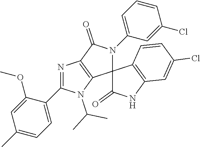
N1=C(C2=CC=C(C)C=C2OC)N(C(C)C)C2=C1C(=O)N(C1=CC=CC(Cl)=C1)C21C(=O)NC2=C1C=CC(Cl)=C2
